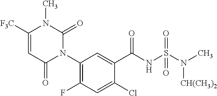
C1([F3C])=CC(=O)N(C2=C(F)C=C(Cl)C(C(NS(N([CH(CH3)2])C)(=O)=O)=O)=C2)C(=O)N1C
